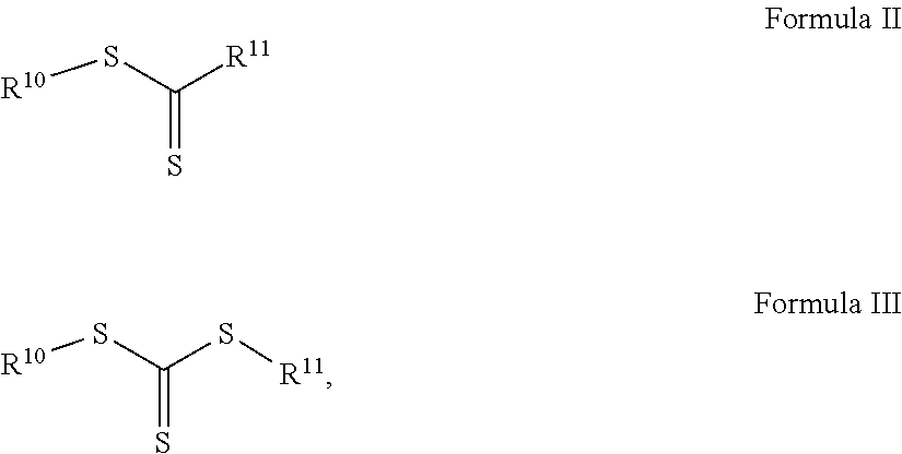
S(C([R11])=S)[R10].S(C(S[R11])=S)[R10]
